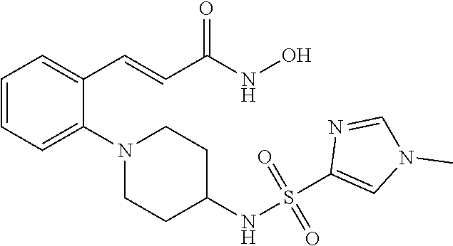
C1=CC=C(N2CCC(NS(=O)(=O)C3=CN(C)C=N3)CC2)C(C=CC(NO)=O)=C1
